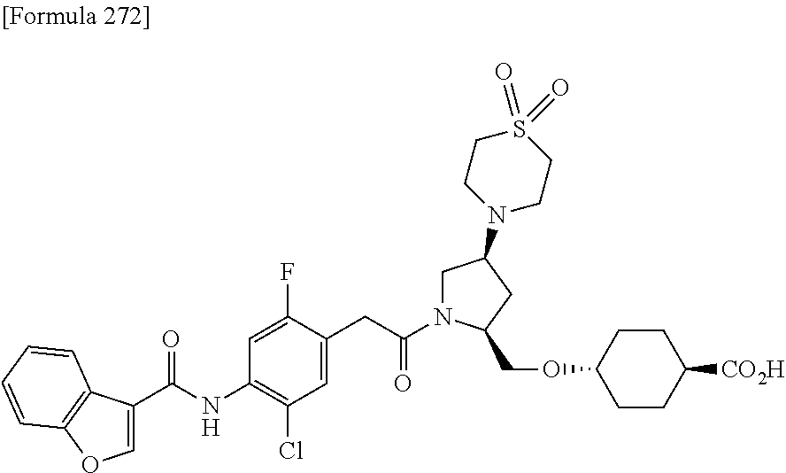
C1=C(C(=O)NC2=C(Cl)C=C(CC(=O)N3CC(N4CCS(=O)(=O)CC4)CC3COC3CCC([CO2H])CC3)C(F)=C2)C2=C(O1)C=CC=C2
